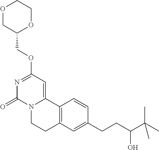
O1CC(COC2=NC(=O)N3C(=C2)C2=C(CC3)C=C(CCC(C(C)(C)C)O)C=C2)OCC1
